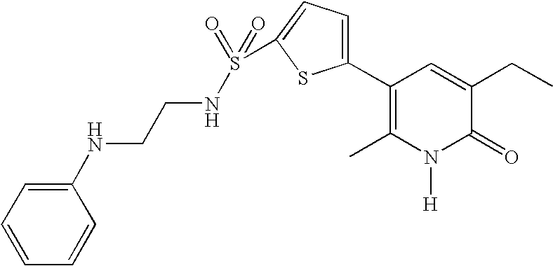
C1(C2=CC=C(S(=O)(=O)NCCNC3=CC=CC=C3)S2)=C(C)N([H])C(=O)C(CC)=C1
